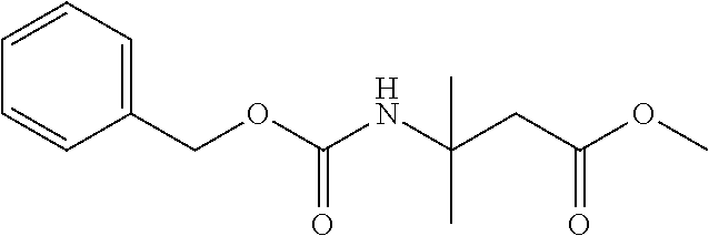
C1(COC(NC(C)(C)CC(OC)=O)=O)=CC=CC=C1
